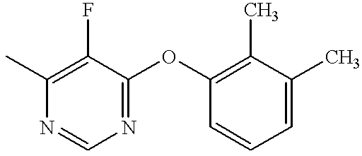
CC1=C(F)C(OC2=C(C)C(C)=CC=C2)=NC=N1
